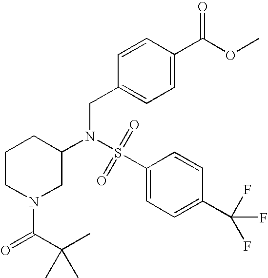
S(=O)(N(CC1=CC=C(C(OC)=O)C=C1)C1CN(C(=O)C(C)(C)C)CCC1)(C1=CC=C(C(F)(F)F)C=C1)=O
